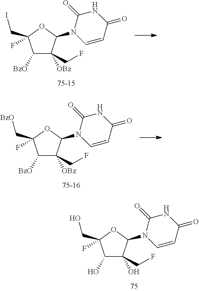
C1([BzO])C([OBz])(CF)C(N2C=CC(=O)NC2=O)OC1(CI)F.C1([BzO])C([OBz])(CF)C(N2C=CC(=O)NC2=O)OC1(C[BzO])F.C1(O)C(O)(CF)C(N2C=CC(=O)NC2=O)OC1(CO)F
